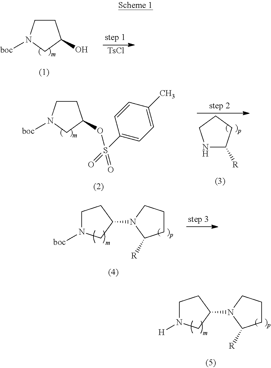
C1N([H])CC(N2C([R])CCC2)C1.C1CN([boc])CC1O.[TsCl].C1CN([boc])CC1OS(C1=CC=C(C)C=C1)(=O)=O.N1C([R])CCC1.C1N([boc])CC(N2C([R])CCC2)C1
